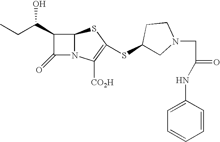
C1(C(CC)O)C(=O)N2C1SC(SC1CN(CC(NC3=CC=CC=C3)=O)CC1)=C2[CO2H]
